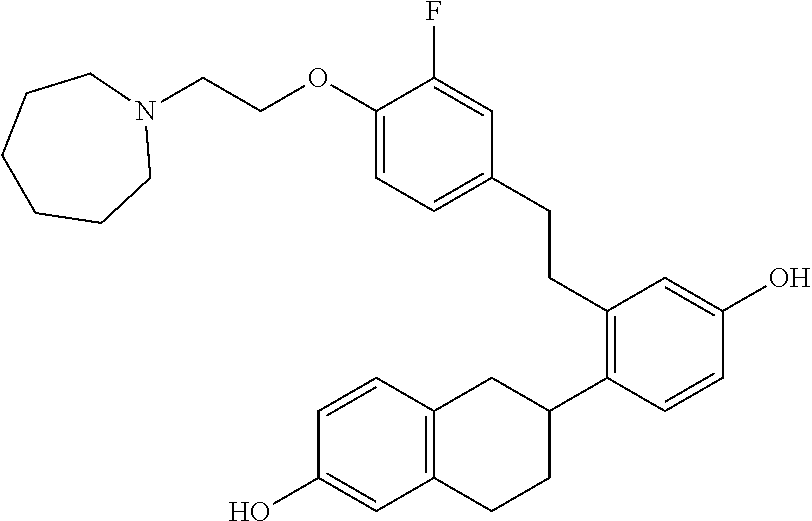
N1(CCOC2=CC=C(CCC3=C(C4CC5=C(CC4)C=C(O)C=C5)C=CC(O)=C3)C=C2F)CCCCCC1
